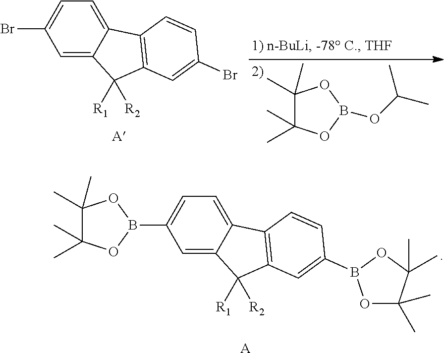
C1=C2C(=CC=C1B1OC(C)(C)C(C)(C)O1)C1=C(C2([R1])[R2])C=C(B2OC(C)(C)C(C)(C)O2)C=C1.[A].C1(C)(C)C(C)(C)OB(OC(C)C)O1.C1=C2C(=CC=C1Br)C1=C(C2([R1])[R2])C=C(Br)C=C1
